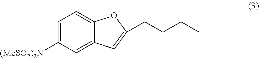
C1=C([(MeSO2)2N])C=C2C(=C1)OC(CCCC)=C2
